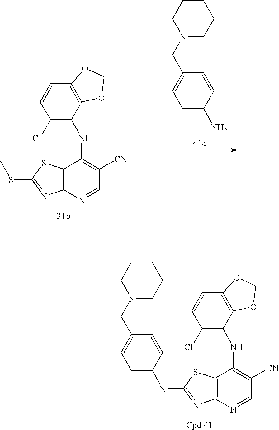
C12=C(N=CC([CN])=C1NC1=C(Cl)C=CC3=C1OCO3)N=C(SC)S2.C1=CC(N)=CC=C1CN1CCCCC1.C12=C(N=CC([CN])=C1NC1=C(Cl)C=CC3=C1OCO3)N=C(NC1=CC=C(CN3CCCCC3)C=C1)S2
